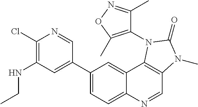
C1(Cl)=C(NCC)C=C(C2=CC=C3C(=C2)C2=C(C=N3)N(C)C(=O)N2C2=C(C)ON=C2C)C=N1
